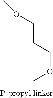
O(CCCOC)C
